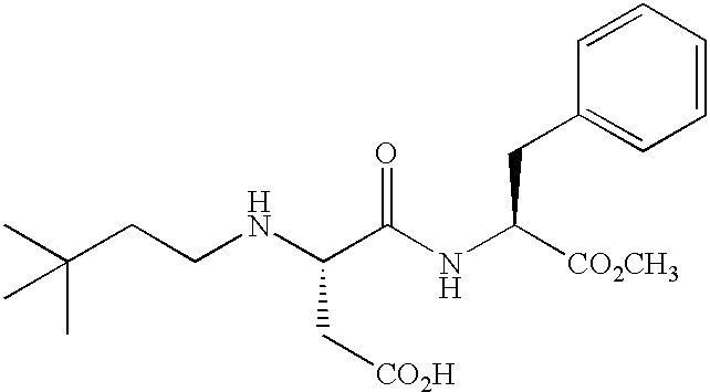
C(CCNC(C(NC([CO2CH3])CC1=CC=CC=C1)=O)C[CO2H])(C)(C)C
